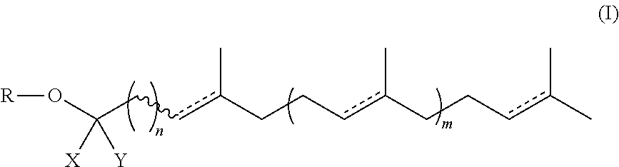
[R]OC(Ccc(CCcc(CCcc(C)C)C)C)([Y])[X]
